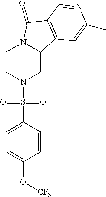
C1CN(S(C2=CC=C(O[CF3])C=C2)(=O)=O)CC2N1C(=O)C1=C2C=C(C)N=C1
